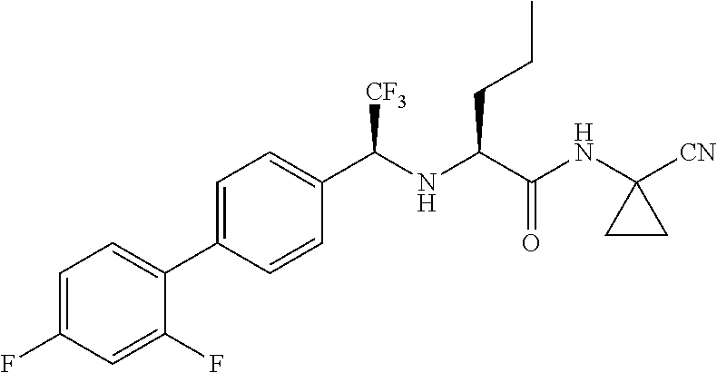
C1=C(F)C=C(F)C(C2=CC=C(C(NC(C(NC3([CN])CC3)=O)CCC)[CF3])C=C2)=C1
